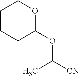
C1CCCC(OC([CN])C)O1
